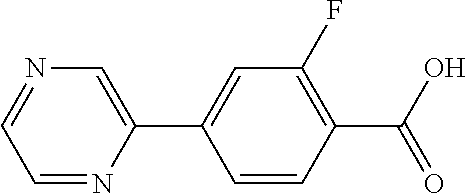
N1=CC=NC(C2=CC(F)=C(C(=O)O)C=C2)=C1
